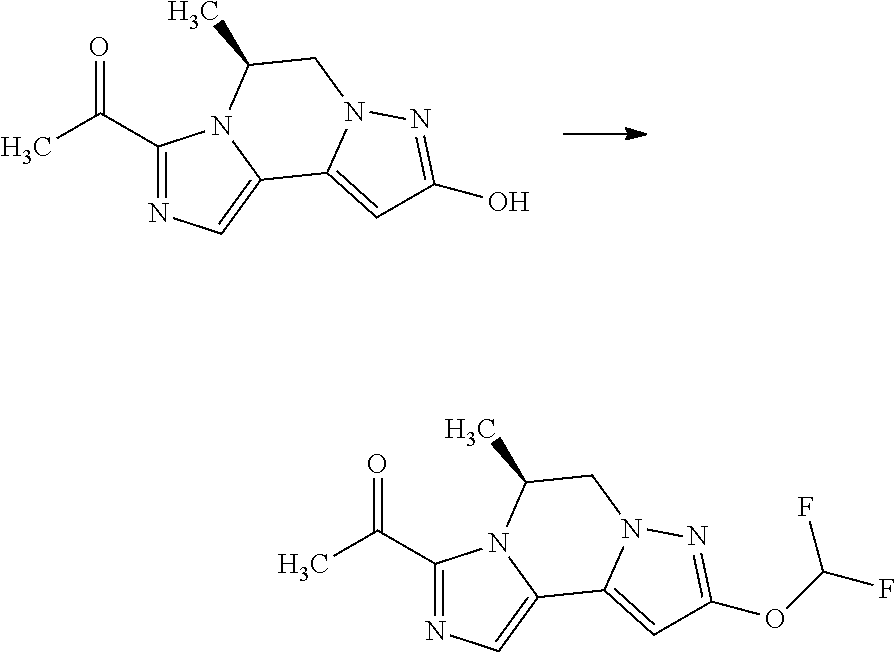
O(C1=NN2C(=C1)C1=CN=C(C(=O)C)N1C(C)C2)C(F)F.OC1=NN2C(=C1)C1=CN=C(C(=O)C)N1C(C)C2
